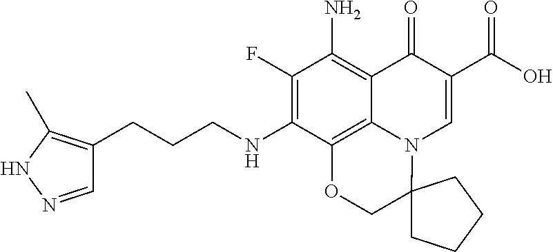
C1(F)=C(NCCCC2=C(C)NN=C2)C2=C3C(=C1N)C(=O)C(C(O)=O)=CN3C1(CO2)CCCC1
